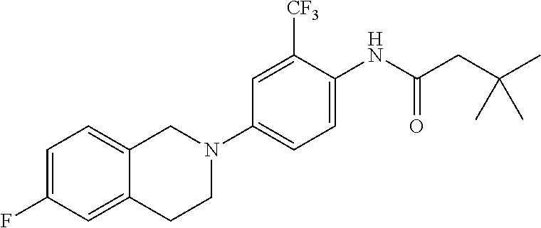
C1(F)=CC=C2C(=C1)CCN(C1=CC=C(NC(CC(C)(C)C)=O)C([CF3])=C1)C2
